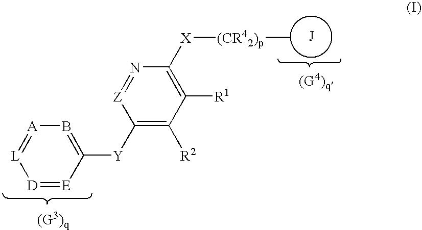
[D]1=[E]C([Y]C2=C([R2])C([R1])=C([X][(CR42)p]C)N=[Z]2)=B[A]=[L]1.[J]
